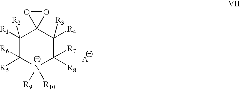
C1([R1])([R2])C([R5])([R6])[N+]([R9])([R10])C([R8])([R7])C([R4])([R3])C12OO2.[A]
